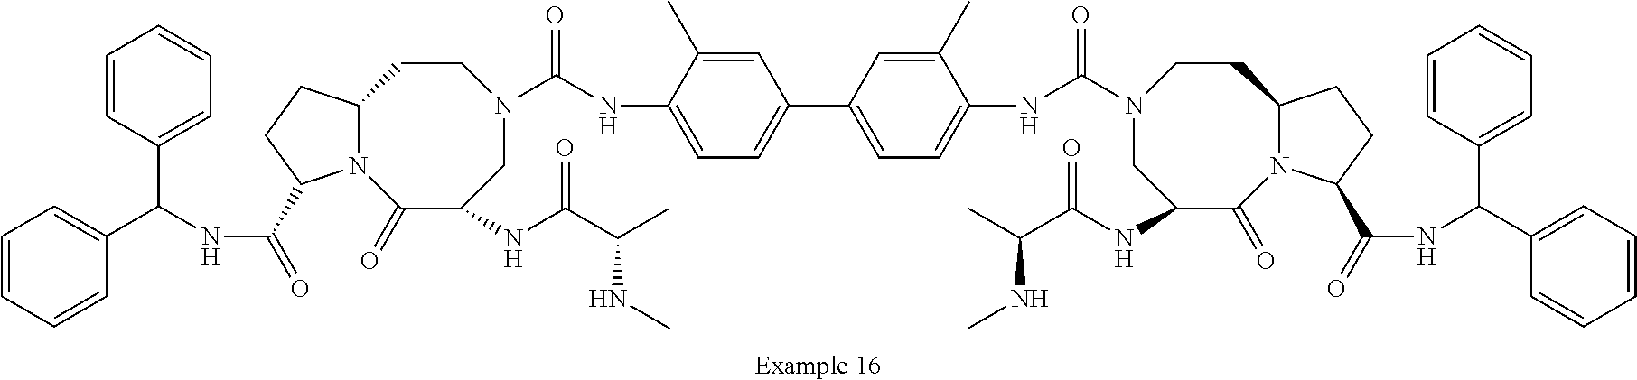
C1C(NC(=O)C(NC)C)C(=O)N2C(CCN1C(NC1=CC=C(C3=CC=C(NC(N4CC(NC(=O)C(NC)C)C(=O)N5C(CC4)CCC5C(NC(C4=CC=CC=C4)C4=CC=CC=C4)=O)=O)C(C)=C3)C=C1C)=O)CCC2C(NC(C1=CC=CC=C1)C1=CC=CC=C1)=O
